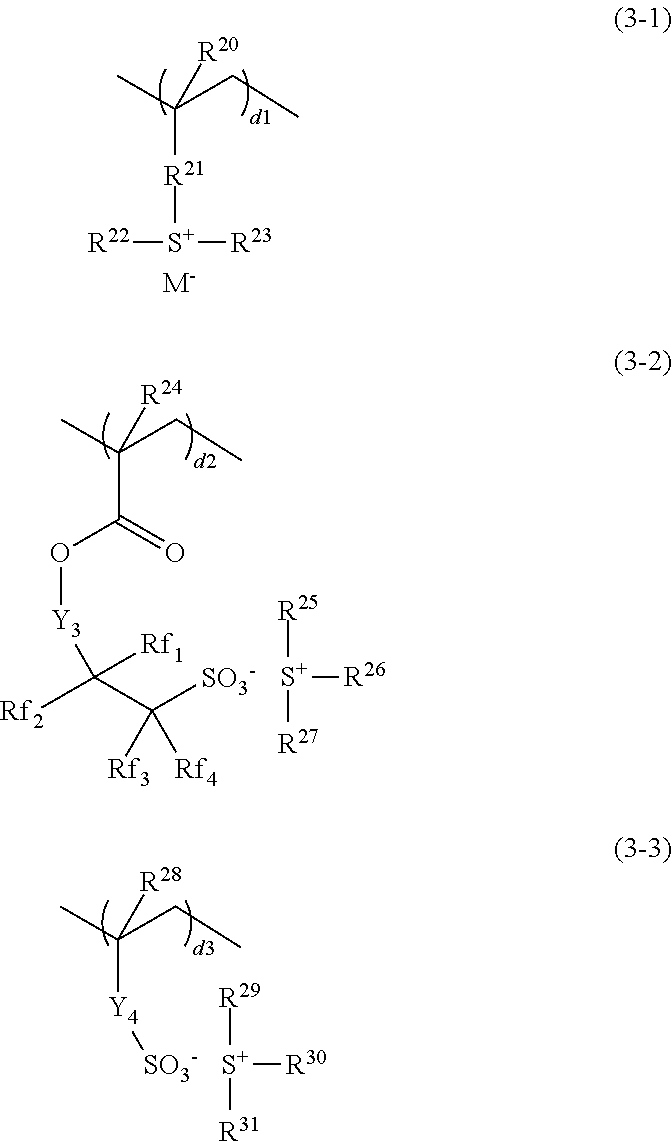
CC(CC)([R21][S+]([R23])[R22])[R20].[M-].CC(CC)(C(=O)O[Y3]C(C([SO3-])([Rf3])[Rf4])([Rf1])[Rf2])[R24].[R25][S+]([R27])[R26].CC(CC)([R28])[Y4][SO3-].[R29][S+]([R31])[R30]
